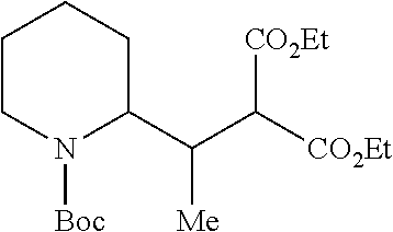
C1(C(C([CO2Et])[CO2Et])[Me])CCCCN1[Boc]
